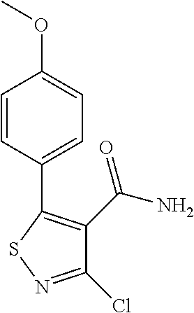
C1=CC(C2=C(C(N)=O)C(Cl)=NS2)=CC=C1OC
